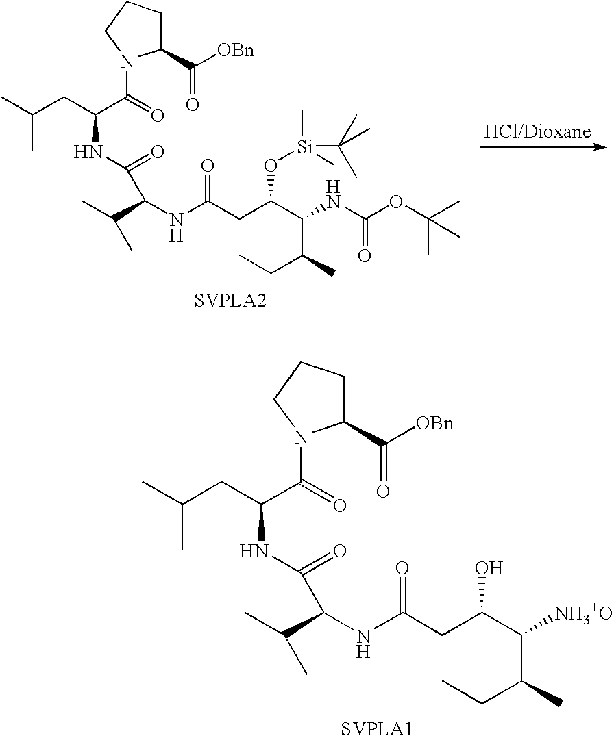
[HCl/Dioxane].C(CC(C(=O)N1C(C([OBn])=O)CCC1)NC(C(NC(CC(C(NC(OC(C)(C)C)=O)C(C)CC)O[Si](C(C)(C)C)(C)C)=O)C(C)C)=O)(C)C.C(CC(C(=O)N1C(C([OBn])=O)CCC1)NC(C(NC(CC(C([NH3+O])C(C)CC)O)=O)C(C)C)=O)(C)C
